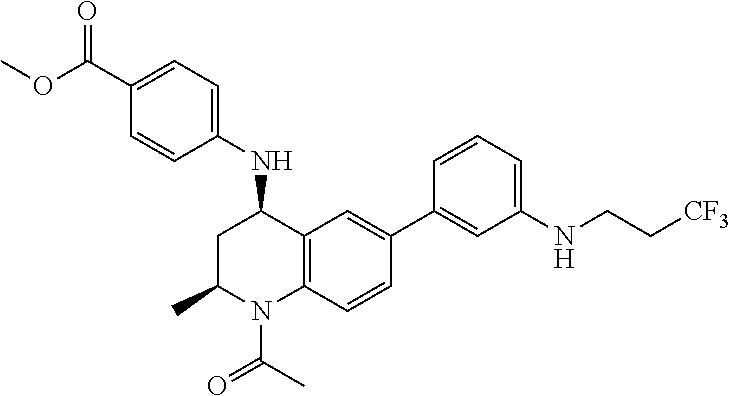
N(C1CC(C)N(C(C)=O)C2=C1C=C(C1=CC(NCC[CF3])=CC=C1)C=C2)C1=CC=C(C(OC)=O)C=C1
